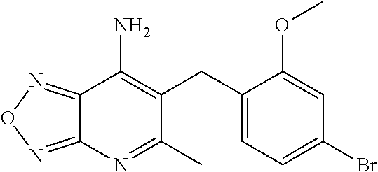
C1(CC2=CC=C(Br)C=C2OC)=C(N)C2=NON=C2N=C1C
